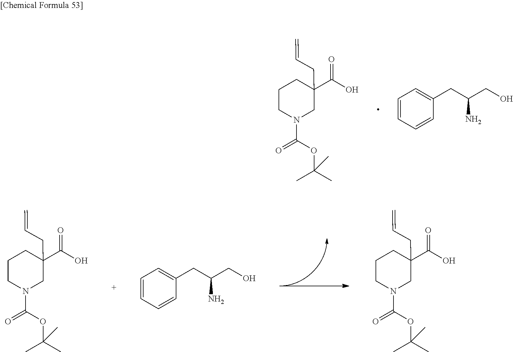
O=C(N1CC(CC=C)(C(=O)O)CCC1)OC(C)(C)C.C1=CC=CC(CC(CO)N)=C1.O=C(N1CC(CC=C)(C(=O)O)CCC1)OC(C)(C)C.C1=CC=CC(CC(CO)N)=C1.O=C(N1CC(CC=C)(C(=O)O)CCC1)OC(C)(C)C
